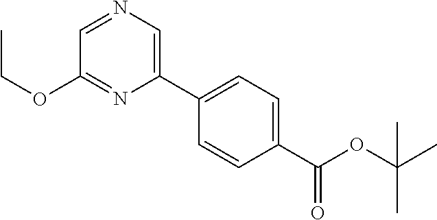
C1=NC=C(C2=CC=C(C(OC(C)(C)C)=O)C=C2)N=C1OCC
